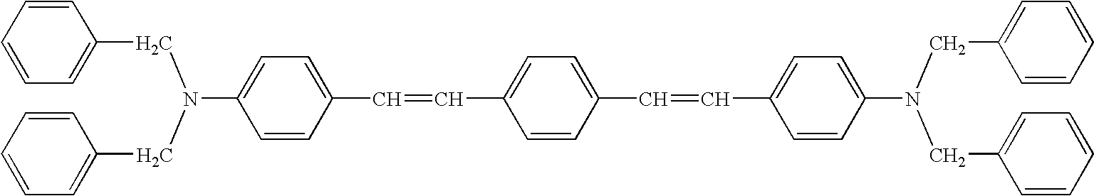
C1=CC=CC=C1CN(CC1=CC=CC=C1)C1=CC=C(C=CC2=CC=C(C=CC3=CC=C(N(CC4=CC=CC=C4)CC4=CC=CC=C4)C=C3)C=C2)C=C1
